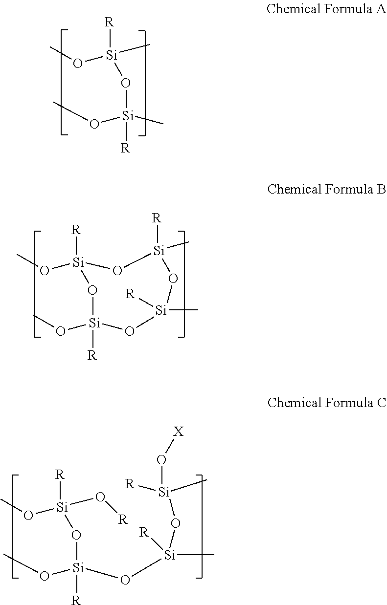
CO[Si](C)([R])O[Si]([R])(OC)C.CO[Si]1([R])O[Si]([R])(OC)O[Si]([R])(C)O[Si](C)([R])O1.CO[Si](O[R])([R])O[Si]([R])(OC)O[Si]([R])(O[Si]([R])(C)O[X])C
